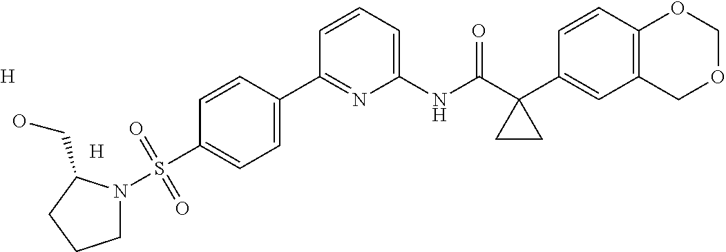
C1=CC=C(NC(C2(C3=CC4=C(C=C3)OCOC4)CC2)=O)N=C1C1=CC=C(S(=O)(=O)N2CCCC2CO)C=C1.[H].[H]
